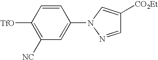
C1([NC])=C([TfO])C=CC(N2C=C([CO2Et])C=N2)=C1
